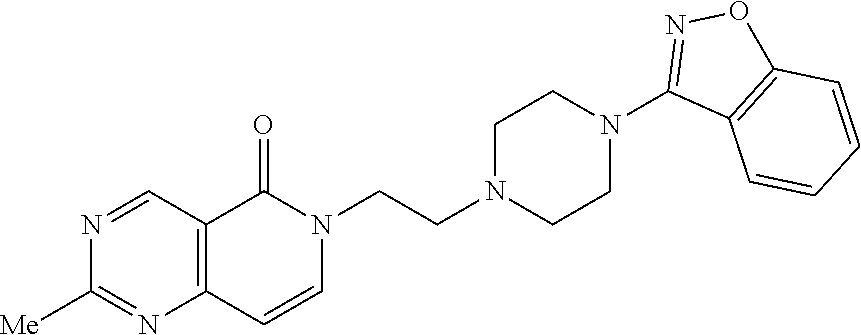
N1=CC2=C(N=C1[Me])C=CN(CCN1CCN(C3=NOC4=C3C=CC=C4)CC1)C2=O
